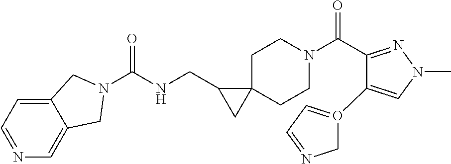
O=C(C1=NN(C)C=C1O1=CC=NC1)N1CCC2(CC1)C(CNC(=O)N1CC3=CN=CC=C3C1)C2
